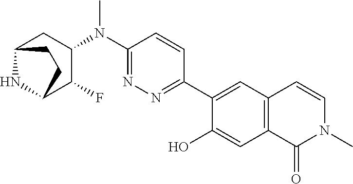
C1(N(C2=NN=C(C3=CC4=C(C=C3O)C(=O)N(C)C=C4)C=C2)C)CC2NC(C1F)CC2
